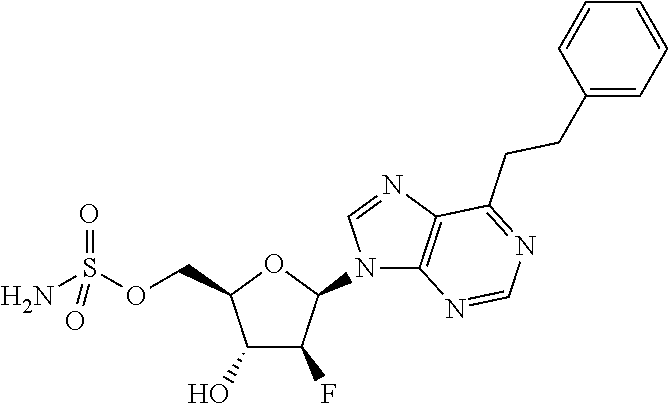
C1(O)C(F)C(N2C3=C(N=C2)C(CCC2=CC=CC=C2)=NC=N3)OC1COS(N)(=O)=O
